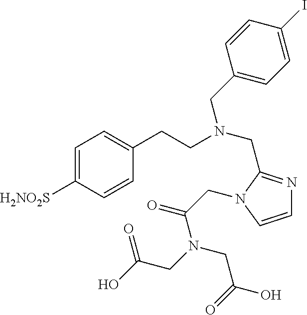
C1=CN(CC(=O)N(CC(O)=O)CC(O)=O)C(CN(CCC2=CC=C([H2NO2S])C=C2)CC2=CC=C(I)C=C2)=N1
